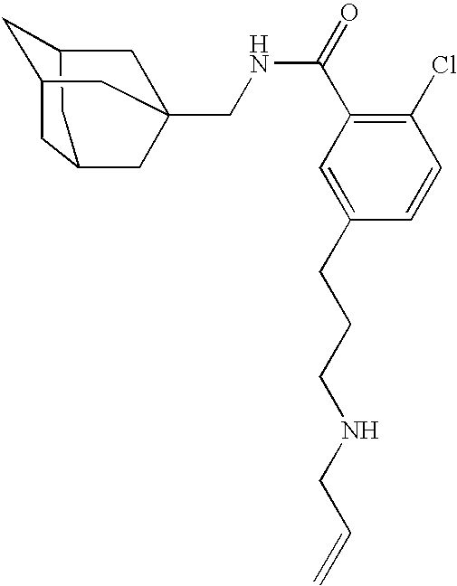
C1C2CC3CC1CC(CNC(C1=C(Cl)C=CC(CCCNCC=C)=C1)=O)(C2)C3
